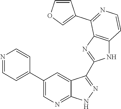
N1=CC=C(C2=CN=C3C(=C2)C(C2=NC4=C(N2)C=CN=C4C2=COC=C2)=N[N H]3)C=C1
